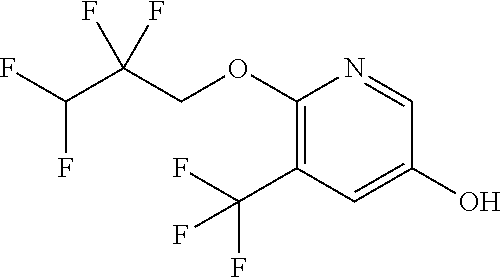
C1(OCC(C(F)F)(F)F)=C(C(F)(F)F)C=C(O)C=N1
